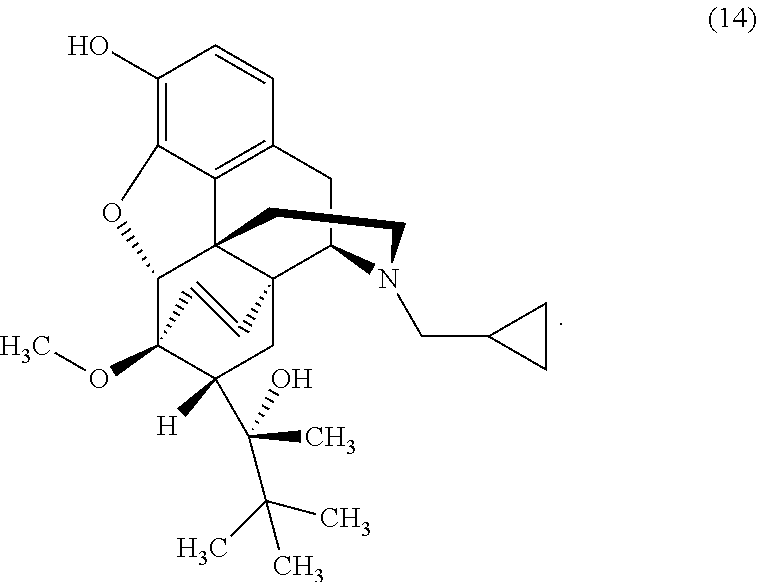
C1(O)=C2C3=C(C=C1)CC1C45C3(CCN1CC1CC1)C(C(OC)(C([H])(C(C(C)(C)C)(O)C)C4)C=C5)O2
